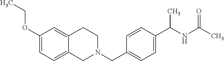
C1(OCC)=CC=C2C(=C1)CCN(CC1=CC=C(C(NC(C)=O)C)C=C1)C2
